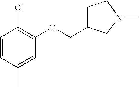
C1=CC(C)=CC(OCC2CCN(C)C2)=C1Cl
